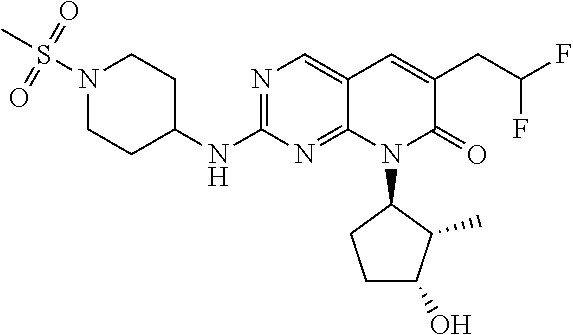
N1(S(C)(=O)=O)CCC(NC2=NC=C3C(=N2)N(C2CCC(O)C2C)C(=O)C(CC(F)F)=C3)CC1
